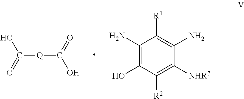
C1(N)=C(O)C([R2])=C([NHR7])C(N)=C1[R1].C([Q]C(=O)O)(=O)O
